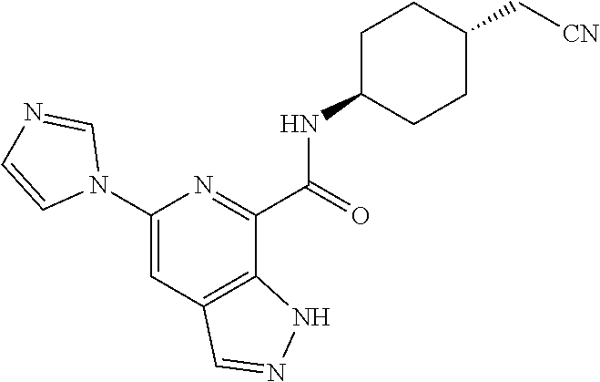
C1(N2C=NC=C2)=CC2=C(C(C(=O)NC3CCC(C[CN])CC3)=N1)NN=C2
